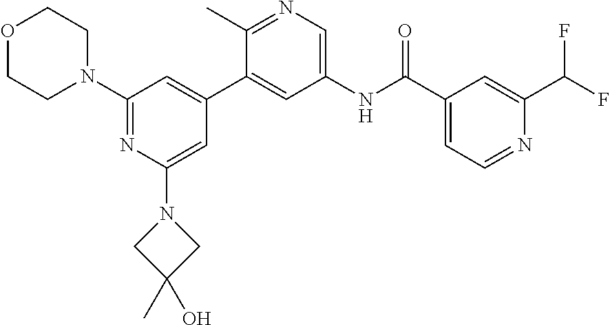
O1CCN(C2=NC(N3CC(C)(O)C3)=CC(C3=CC(NC(C4=CC=NC(C(F)F)=C4)=O)=CN=C3C)=C2)CC1
